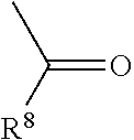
C(=O)(C)[R8]
